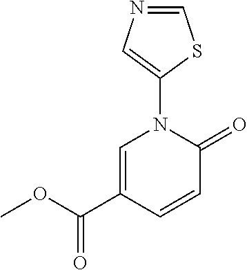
C1=C(C(OC)=O)C=CC(=O)N1C1=CN=CS1
